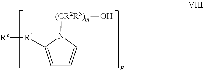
C1=C([R1][Rx])N([(CR2R3)m]O)C=C1
